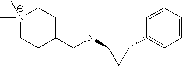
C1=CC=CC(C2C(NCC3CC[N+](C)(C)CC3)C2)=C1
